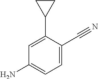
C1=C(C2CC2)C(C#N)=CC=C1N
